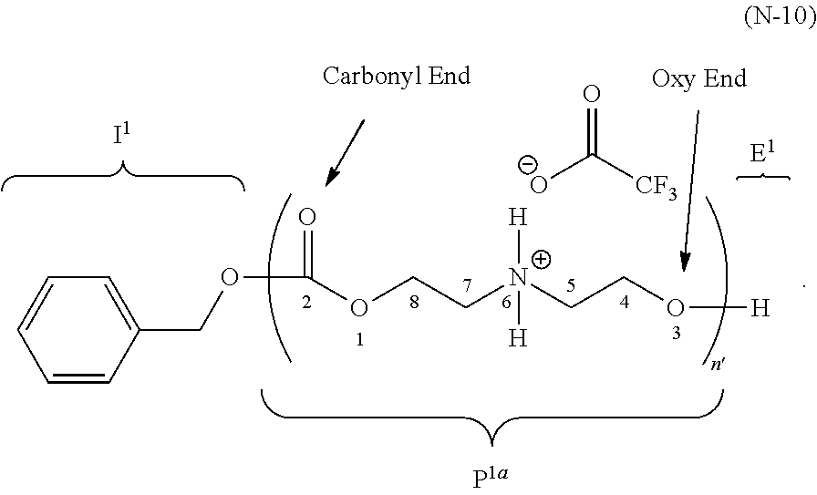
C1=CC(COC(=O)OCC[N+](CCO[H])([H])[H])=CC=C1.[O-]C([CF3])=O
